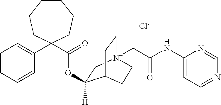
C1=CC=CC(C2(C(=O)OC3([H])C[N+]4(CC(NC5=CC=NC=N5)=O)CCC3CC4)CCCCCC2)=C1.[Cl-]
